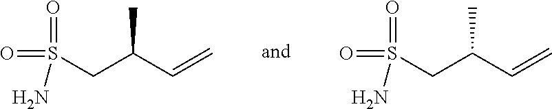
NS(CC(C=C)C)(=O)=O.NS(CC(C=C)C)(=O)=O
